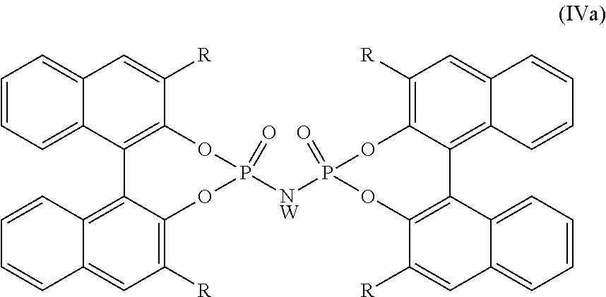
C1=CC=C2C(=C1)C=C([R])C1=C2C2=C3C(=CC([R])=C2OP([NW]P2(=O)OC4=C(C5=C6C(=CC([R])=C5O2)C=CC=C6)C2=CC=CC=C2C=C4[R])(=O)O1)C=CC=C3
